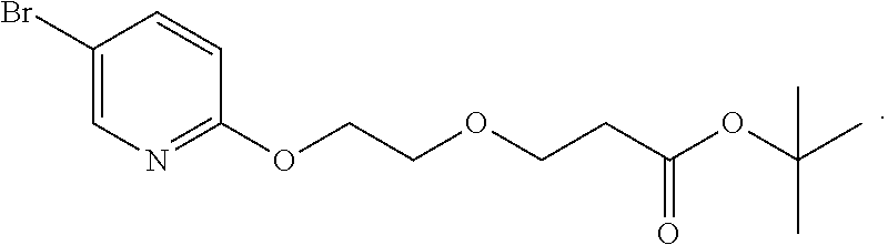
C1(Br)=CN=C(OCCOCCC(OC(C)(C)C)=O)C=C1
